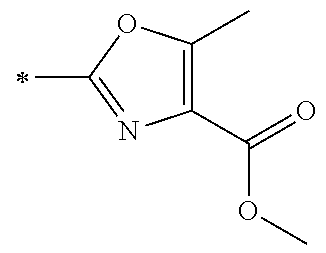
C1(C(=O)OC)=C(C)OC(C)=N1
